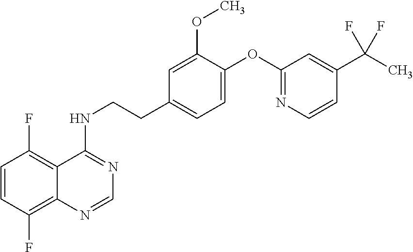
C1=CC(F)=C2C(=C1F)C(NCCC1=CC=C(OC3=NC=CC(C(F)(F)C)=C3)C(OC)=C1)=NC=N2
